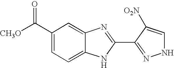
C1(C([CH3O])=O)=CC=C2C(=C1)N=C(C1=NNC=C1[O2N])N2
